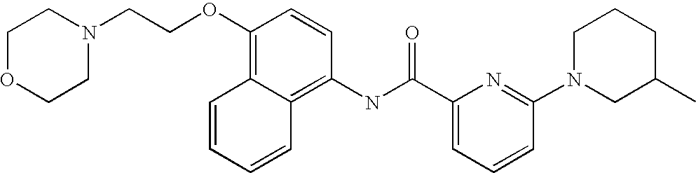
C1OCCN(CCOC2=C3C(=C(NC(C4=CC=CC(N5CC(C)CCC5)=N4)=O)C=C2)C=CC=C3)C1
